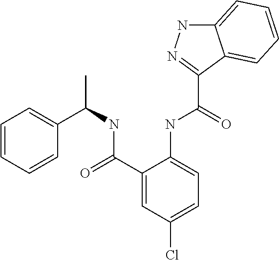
C(NC(C1=CC(Cl)=CC=C1NC(=O)C1=NNC2=CC=CC=C21)=O)(C)C1=CC=CC=C1
